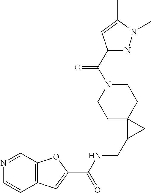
C12=C(C=C(C(NCC3CC34CCN(C(C3=NN(C)C(C)=C3)=O)CC4)=O)O1)C=CN=C2
